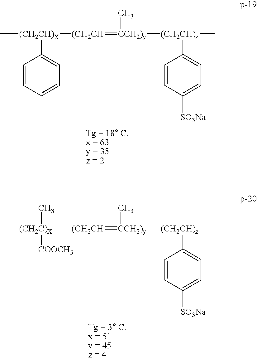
C[(CH2CH)X]([(CH2CH]=[CCH2)y](C)[(CH2CH)z](C)C1=CC=C([SO3Na])C=C1)C1=CC=CC=C1.C[(CH2C)X]([(CH2CH]=[CCH2)y](C)[(CH2CH)z](C)C1=CC=C([SO3Na])C=C1)(C)[COOCH3]
